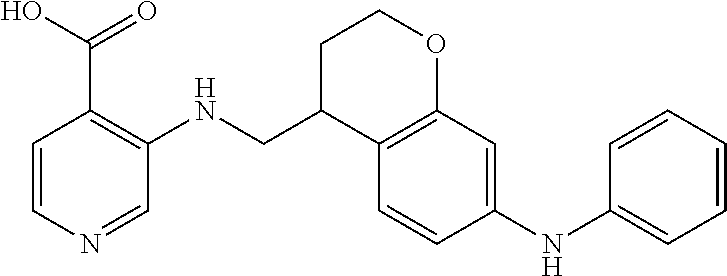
C1=CN=CC(NCC2C3=C(OCC2)C=C(NC2=CC=CC=C2)C=C3)=C1C(O)=O
